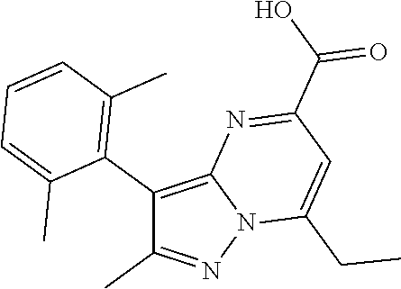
C1(C2=C(C)C=CC=C2C)=C2N(N=C1C)C(CC)=CC(C(O)=O)=N2
